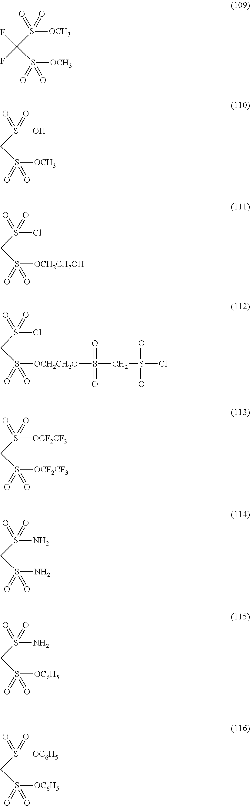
S([OCH3])(C(S(=O)([OCH3])=O)(F)F)(=O)=O.S(O)(CS(=O)([OCH3])=O)(=O)=O.S(Cl)(CS(=O)([OCH2CH2OH])=O)(=O)=O.S(Cl)(CS(=O)([OCH2CH2O]S(CS(Cl)(=O)=O)(=O)=O)=O)(=O)=O.S([OCF2CF3])(CS(=O)([OCF2CF3])=O)(=O)=O.S(N)(CS(=O)(N)=O)(=O)=O.S(N)(CS(=O)([OC6H5])=O)(=O)=O.S([OC6H5])(CS(=O)([OC6H5])=O)(=O)=O
